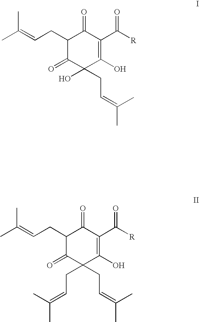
CC(=CCC1C(=O)C(O)(CC=C(C)C)C(O)=C(C([R])=O)C1=O)C.CC(=CCC1C(=O)C(CC=C(C)C)(CC=C(C)C)C(O)=C(C([R])=O)C1=O)C
